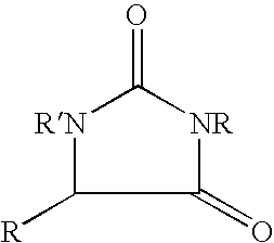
[RN]1C(=O)[NR]C(=O)C1[R]
